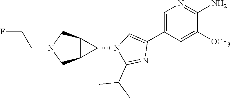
C1=C(C2=CN(C3C4C3CN(CCF)C4)C(C(C)C)=N2)C=C([OCF3])C(N)=N1
